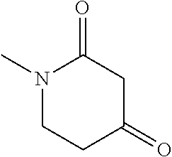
N1(C)CCC(=O)CC1=O
